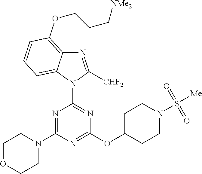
N1=C(N2CCOCC2)N=C(OC2CCN(S([Me])(=O)=O)CC2)N=C1N1C([CHF2])=NC2=C(OCCC[NMe2])C=CC=C12
